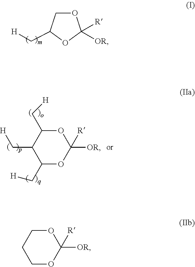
O1CC(C[H])OC1([R])[OR].O1C(C[H])C(C[H])C(C[H])OC1([OR])[R].O1CCCOC1([OR])[R]
